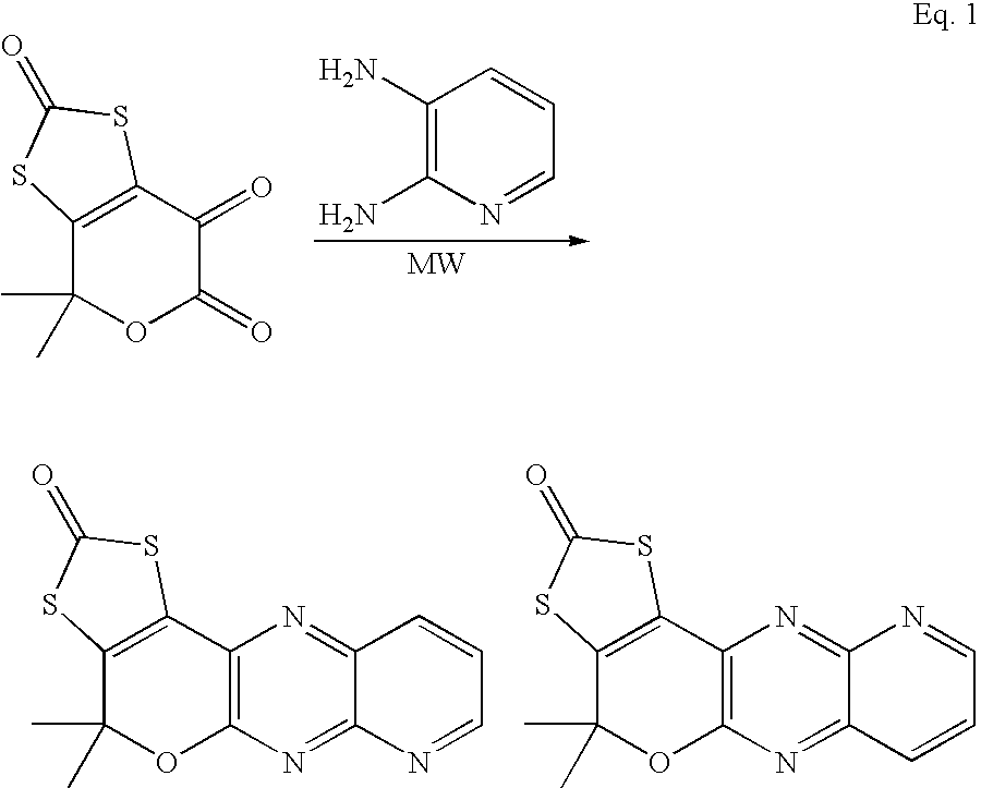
C1(N)=C(N)N=CC=C1.C12=C(C(=O)C(=O)OC1(C)C)SC(=O)S2.C12=C(C3=C(OC1(C)C)N=C1C(=N3)C=CC=N1)SC(=O)S2.C12=C(C3=C(OC1(C)C)N=C1C(=N3)N=CC=C1)SC(=O)S2
